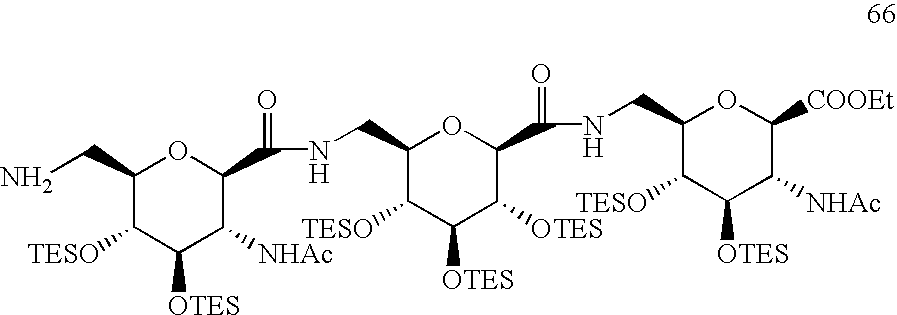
C1(CN)C([TESO])C([OTES])C([NHAc])C(C(=O)NCC2C([TESO])C([OTES])C([OTES])C(C(=O)NCC3C([TESO])C([OTES])C([NHAc])C([COOEt])O3)O2)O1
